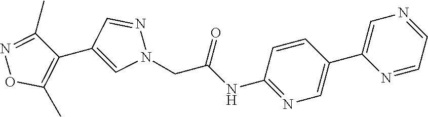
C1(C2=CN(CC(NC3=NC=C(C4=CN=CC=N4)C=C3)=O)N=C2)=C(C)ON=C1C
